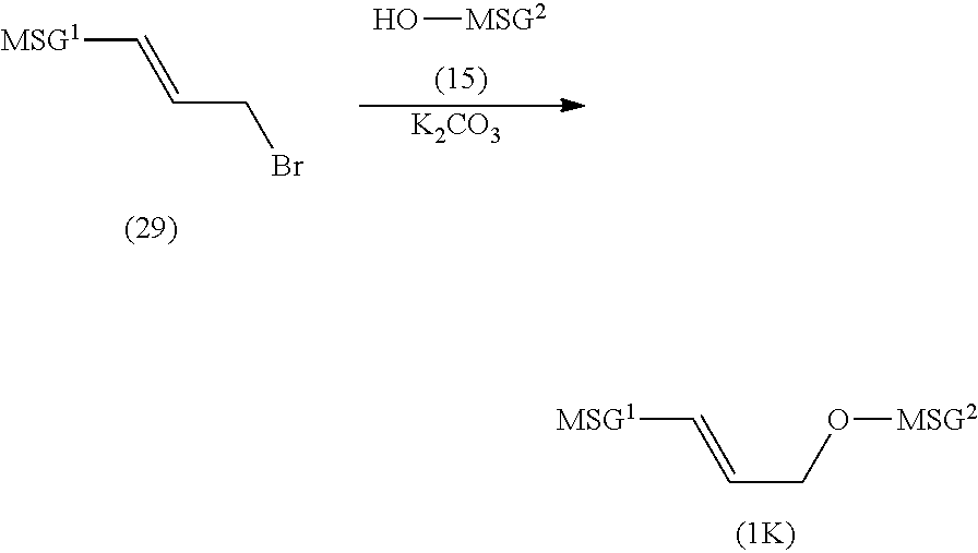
C(=CCO[MSG2])[MSG1].[MSG1]C=CCBr.O[MSG2].[K2CO3]
